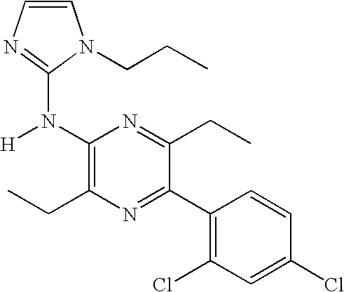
C1(N(C2=C(CC)N=C(C3=C(Cl)C=C(Cl)C=C3)C(CC)=N2)[H])=NC=CN1CCC
